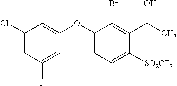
C1(Cl)=CC(F)=CC(OC2=CC=C([SO2CF3])C(C(O)C)=C2Br)=C1
